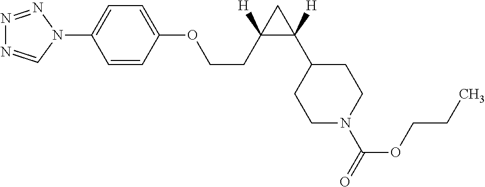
N1=NN(C2=CC=C(OCCC3([H])C([H])(C4CCN(C(OCCC)=O)CC4)C3)C=C2)C=N1
